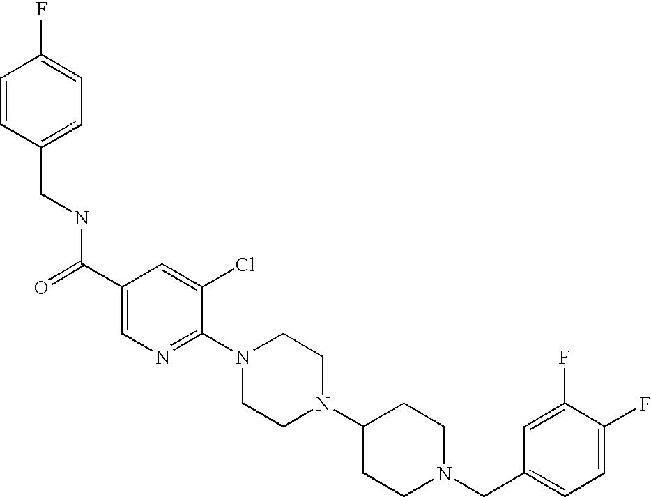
C(N1CCC(N2CCN(C3=NC=C(C(=O)NCC4=CC=C(F)C=C4)C=C3Cl)CC2)CC1)C1=CC=C(F)C(F)=C1
